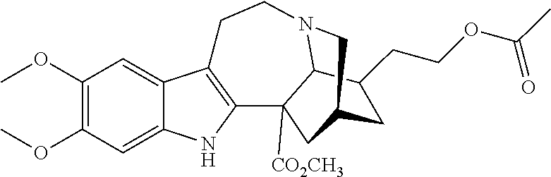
C1(OC)=C(OC)C=C2C(=C1)C1=C(N2)C2([CO2CH3])C3N(CC1)CC(C2)CC3CCOC(C)=O
